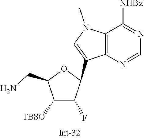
C12=C(N=CN=C1[NHBz])C(C1C(F)C([TBSO])C(CN)O1)=CN2C
